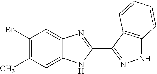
C1(Br)=C(C)C=C2C(=C1)N=C(C1=NNC3=C1C=CC=C3)N2
